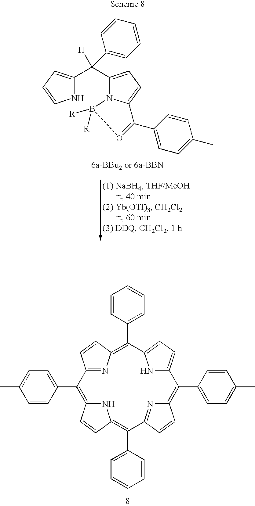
C12=NC(=C(C3=CC=CC=C3)C3=CC=C(N3)C(C3=CC=C(C)C=C3)=C3N=C(C(C4=CC=CC=C4)=C4NC(=C1C1=CC=C(C)C=C1)C=C4)C=C3)C=C2.N12C(=CC=C1C(C1=CC=CN1)([H])C1=CC=CC=C1)C(C1=CC=C(C)C=C1)=OB2([R])[R]
